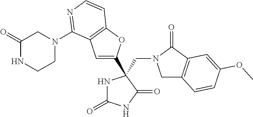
C1C2=C(C(=O)N1CC1(C3=CC4=C(O3)C=CN=C4N3CC(=O)NCC3)NC(=O)NC1=O)C=C(OC)C=C2
